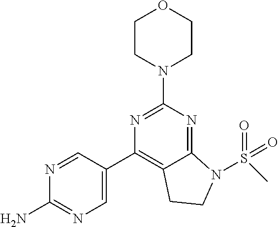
C1(N)=NC=C(C2=C3C(=NC(N4CCOCC4)=N2)N(S(C)(=O)=O)CC3)C=N1
